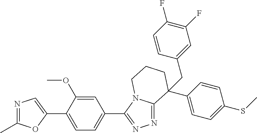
N1=C(C)OC(C2=CC=C(C3=NN=C4N3CCCC4(C3=CC=C(SC)C=C3)CC3=CC(F)=C(F)C=C3)C=C2OC)=C1
